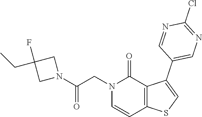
C1(Cl)=NC=C(C2=CSC3=C2C(=O)N(CC(N2CC(CC)(F)C2)=O)C=C3)C=N1
